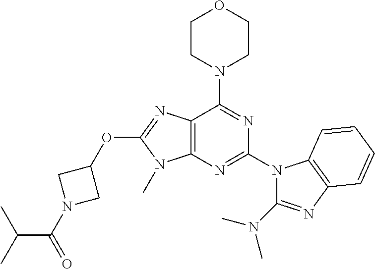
C12=C(N=C(N3C(N(C)C)=NC4=C3C=CC=C4)N=C1N1CCOCC1)N(C)C(OC1CN(C(C(C)C)=O)C1)=N2
